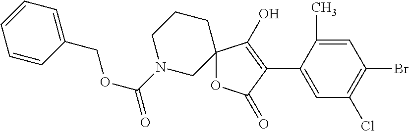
C12(OC(=O)C(C3=CC(Cl)=C(Br)C=C3C)=C1O)CCCN(C(=O)OCC1=CC=CC=C1)C2
